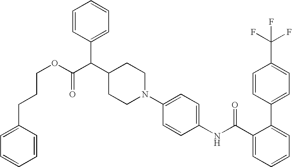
C1=C(C(F)(F)F)C=CC(C2=CC=CC=C2C(NC2=CC=C(N3CCC(C(C4=CC=CC=C4)C(OCCCC4=CC=CC=C4)=O)CC3)C=C2)=O)=C1
